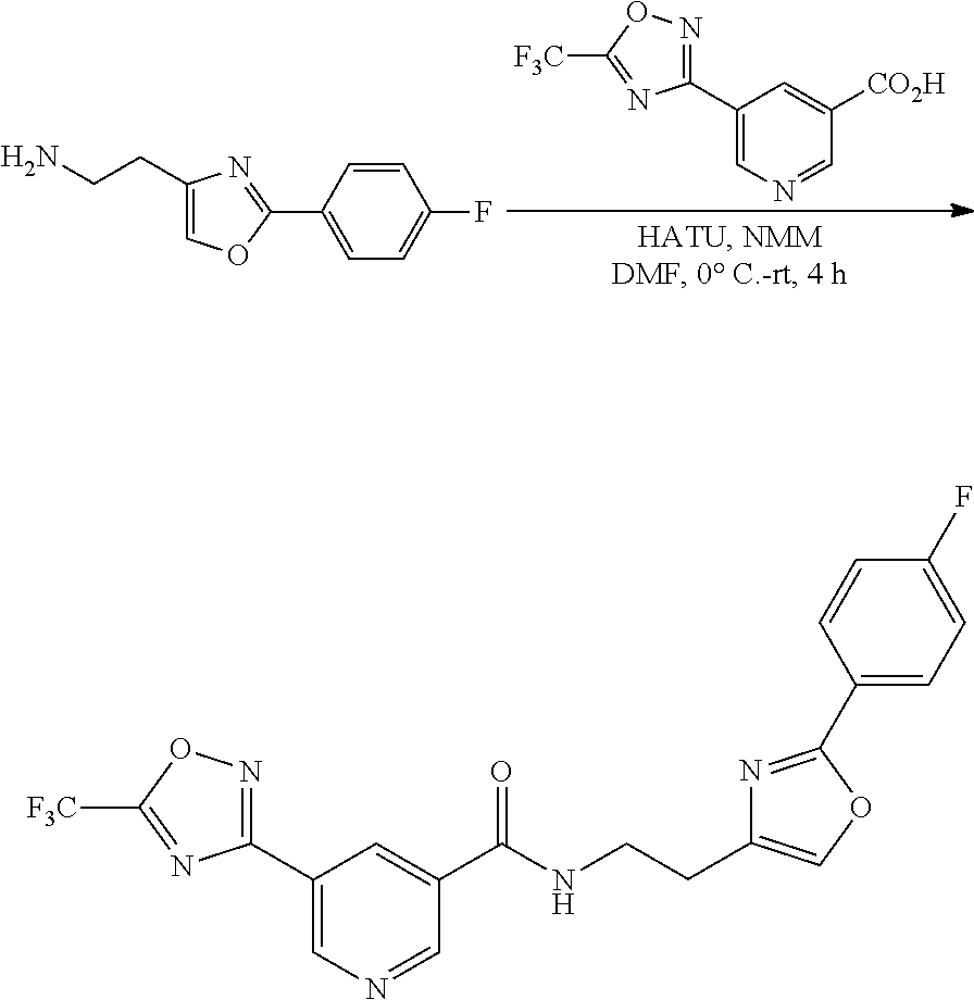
C(CN)C1=COC(C2=CC=C(F)C=C2)=N1.[CO2H]C1=CC(C2=NOC([F3C])=N2)=CN=C1.C(CNC(C1=CC(C2=NOC([F3C])=N2)=CN=C1)=O)C1=COC(C2=CC=C(F)C=C2)=N1
